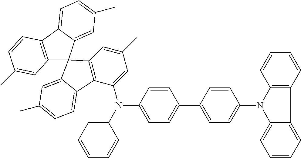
C12=C(C3=CC=C(C)C=C3C13C1=C(C(N(C4=CC=C(C5=CC=C(N6C7=CC=CC=C7C7=C6C=CC=C7)C=C5)C=C4)C4=CC=CC=C4)=CC(C)=C1)C1=CC=C(C)C=C31)C=CC(C)=C2
